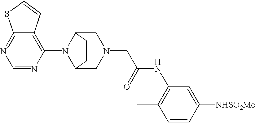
C1=NC(N2C3CN(CC(NC4=C(C)C=CC([NHSO2Me])=C4)=O)CC2CC3)=C2C(=N1)SC=C2
